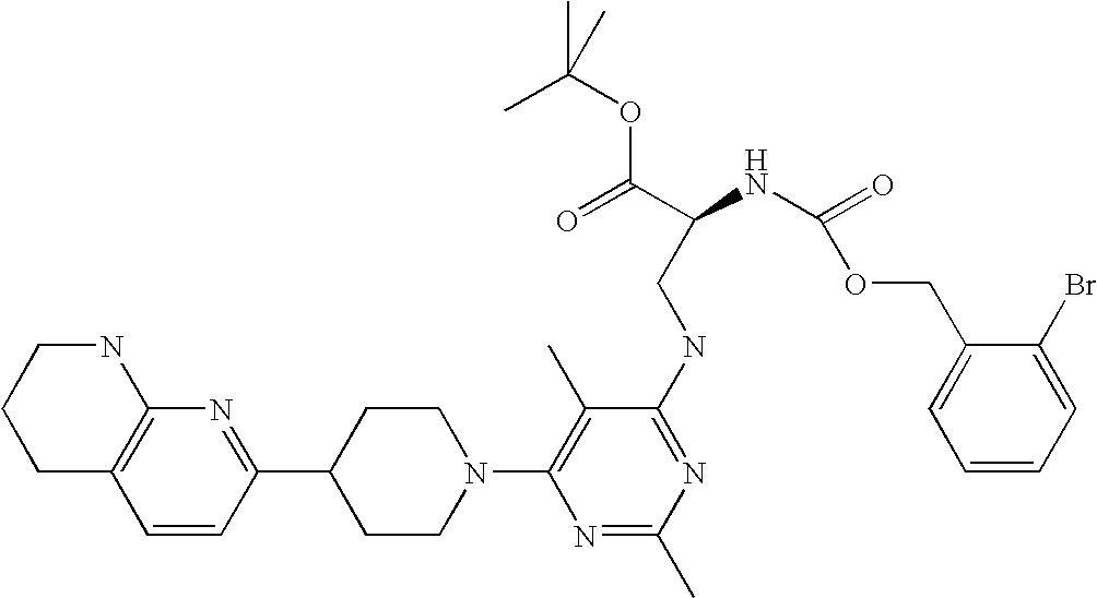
C1=CC(C2CCN(C3=C(C)C(NCC(NC(=O)OCC4=CC=CC=C4Br)C(=O)OC(C)(C)C)=NC(C)=N3)CC2)=NC2=C1CCCN2
